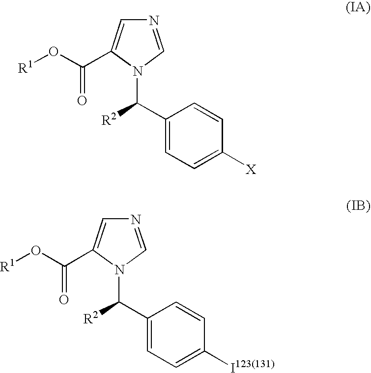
N1=CN(C(C2=CC=C([X])C=C2)[R2])C(C(O[R1])=O)=C1.N1=CN(C(C2=CC=C([I123(131)])C=C2)[R2])C(C(O[R1])=O)=C1
